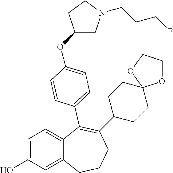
C1=C(O)C=C2C(=C1)C(C1=CC=C(OC3CN(CCCF)CC3)C=C1)=C(C1CCC3(CC1)OCCO3)CCC2
